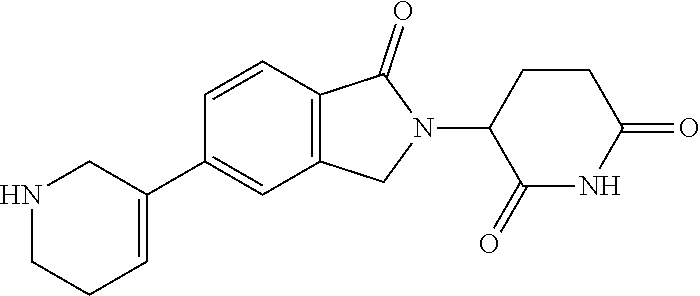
C1=CC2=C(C=C1C1=CCCNC1)CN(C1C(=O)NC(=O)CC1)C2=O
